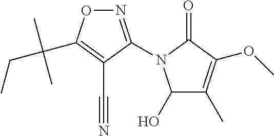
C1(O)C(C)=C(OC)C(=O)N1C1=NOC(C(CC)(C)C)=C1C#N
